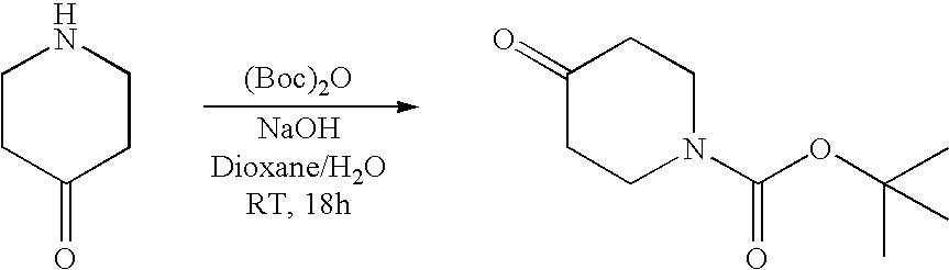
[(Boc)2O].C1CC(=O)CCN1.C1(=O)CCN(C(OC(C)(C)C)=O)CC1
